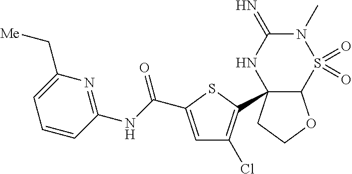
C12OCCC1(C1=C(Cl)C=C(C(NC3=NC(C[Me])=CC=C3)=O)S1)NC(=N)N(C)S2(=O)=O
